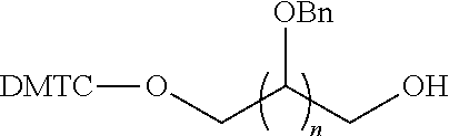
[DMTC]OCC(CO)[OBn]
